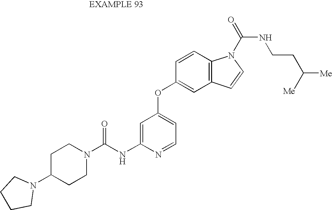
C1=C(NC(N2CCC(N3CCCC3)CC2)=O)N=CC=C1OC1=CC2=C(C=C1)N(C(=O)NCCC([Me])[Me])C=C2
